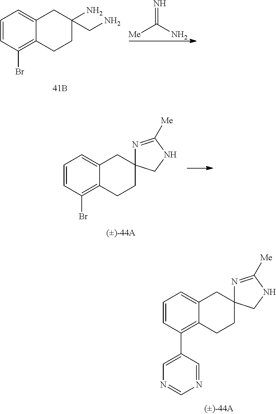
C1=CC(Br)=C2C(=C1)CC1(CC2)N=C([Me])NC1.C1=CC(C2=CN=CN=C2)=C2C(=C1)CC1(CC2)N=C([Me])NC1.[Me]C(N)=N.C1=CC(Br)=C2C(=C1)CC(CN)(N)CC2
